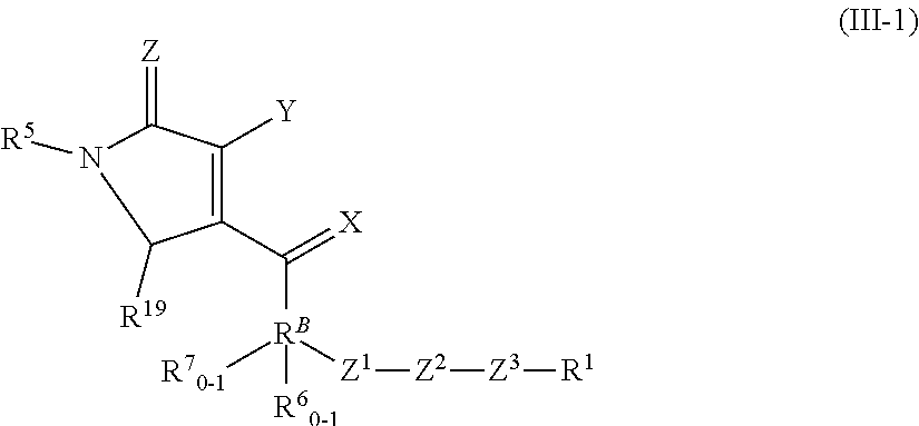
C1(C(=[X])[RB]([Z1][Z2][Z3][R1])([R70-1])[R60-1])=C([Y])C(=[Z])N([R5])C1[R19]
